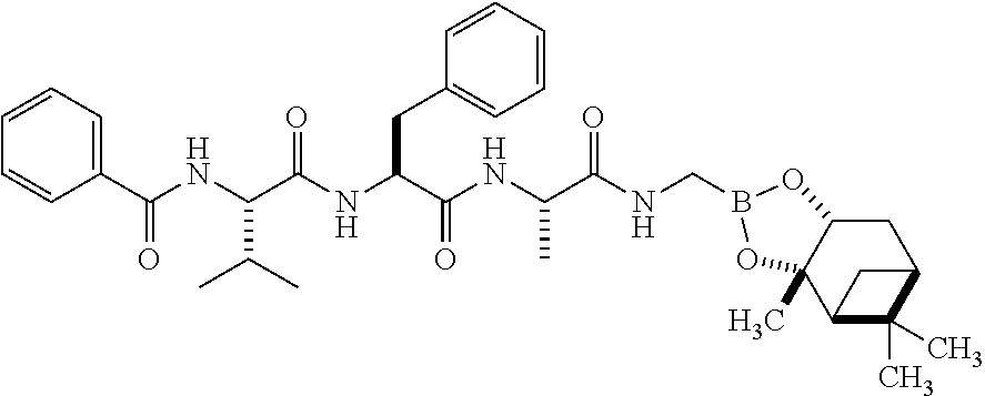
C1(C(NC(C(NC(C(NC(C(NCB2OC3CC4C(C)(C)C(C3(C)O2)C4)=O)C)=O)CC2=CC=CC=C2)=O)C(C)C)=O)=CC=CC=C1
